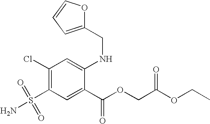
C1(Cl)=C(S(=O)(=O)N)C=C(C(OCC(OCC)=O)=O)C(NCC2=CC=CO2)=C1
